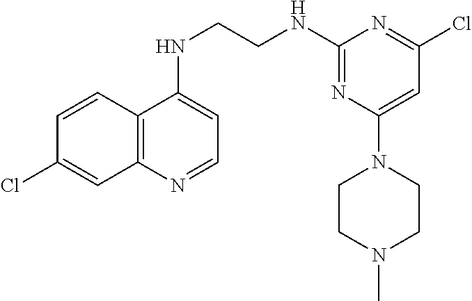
C12=C(N=CC=C1NCCNC1=NC(N3CCN(C)CC3)=CC(Cl)=N1)C=C(Cl)C=C2
